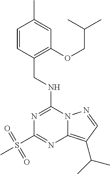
C1=CC(CNC2=NC(S(C)(=O)=O)=NC3=C(C(C)C)C=NN23)=C(OCC(C)C)C=C1C
